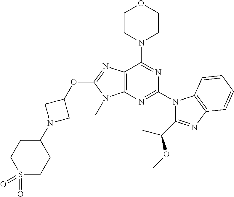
C12=C(N=C(N3C(C(C)OC)=NC4=C3C=CC=C4)N=C1N1CCOCC1)N(C)C(OC1CN(C3CCS(=O)(=O)CC3)C1)=N2
